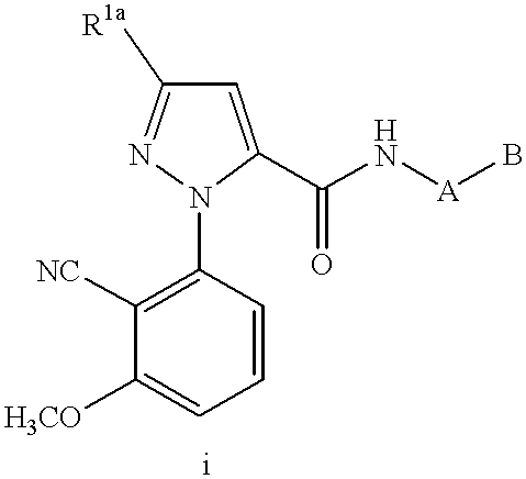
C1=CC(N2C(C(N[A]B)=O)=CC([R1a])=N2)=C([NC])C([H3CO])=C1
